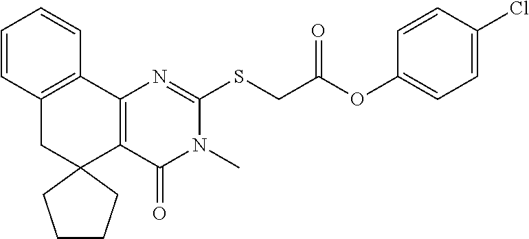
C12=C(C3=C(CC14CCCC4)C=CC=C3)N=C(SCC(OC1=CC=C(Cl)C=C1)=O)N(C)C2=O
